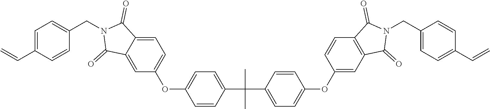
C1=C(C=C)C=CC(CN2C(=O)C3=CC=C(OC4=CC=C(C(C5=CC=C(OC6=CC7=C(C=C6)C(=O)N(CC6=CC=C(C=C)C=C6)C7=O)C=C5)(C)C)C=C4)C=C3C2=O)=C1
